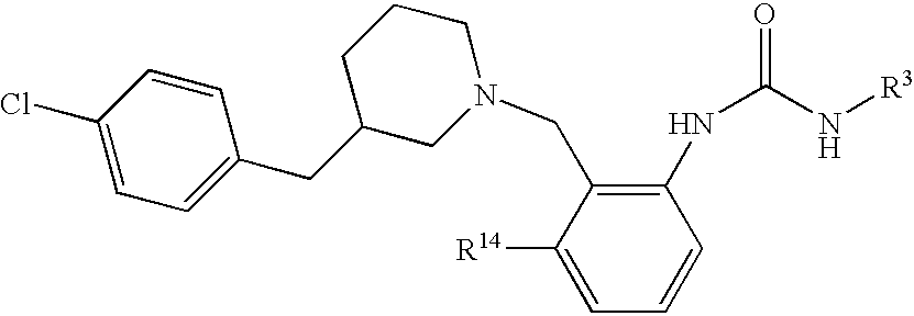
C1([R14])=CC=CC(NC(=O)N[R3])=C1CN1CCCC(CC2=CC=C(Cl)C=C2)C1
